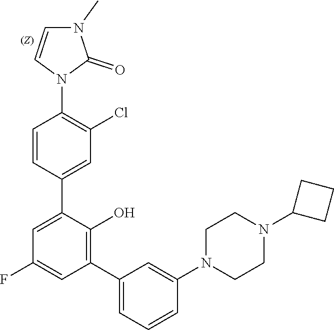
C1=CC(N2C(=O)N(C)C=C2)=C(Cl)C=C1C1=CC(F)=CC(C2=CC=CC(N3CCN(C4CCC4)CC3)=C2)=C1O
